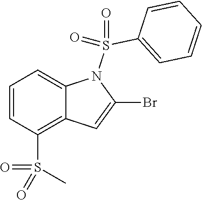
C1=CC(S(C)(=O)=O)=C2C(=C1)N(S(=O)(C1=CC=CC=C1)=O)C(Br)=C2
